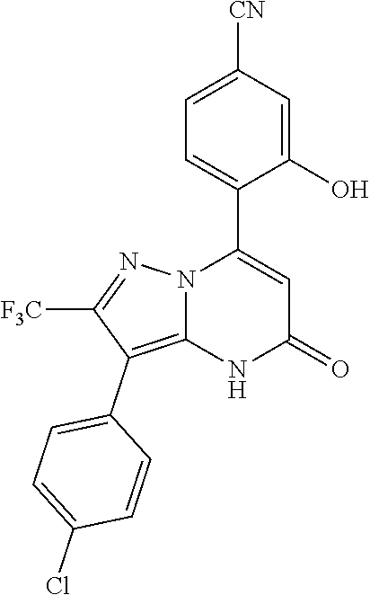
C1(O)=CC([CN])=CC=C1C1=CC(=O)NC2=C(C3=CC=C(Cl)C=C3)C([F3C])=NN12
